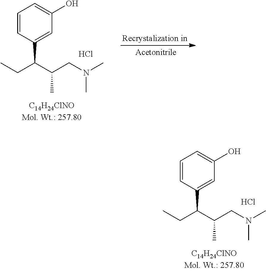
CCC(C(CN(C)C)C)C1=CC(O)=CC=C1.Cl.CCC(C(CN(C)C)C)C1=CC(O)=CC=C1.Cl
